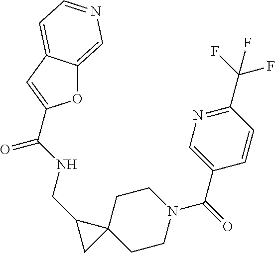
C12(CCN(C(C3=CN=C(C(F)(F)F)C=C3)=O)CC1)CC2CNC(=O)C1=CC2=CC=NC=C2O1
